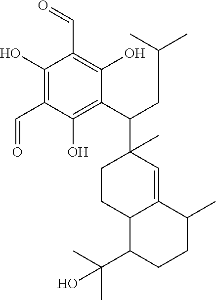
C1(O)=C(C=O)C(O)=C(C(CC(C)C)C2(C)CCC3C(=C2)C(C)CCC3C(C)(C)O)C(O)=C1C=O
